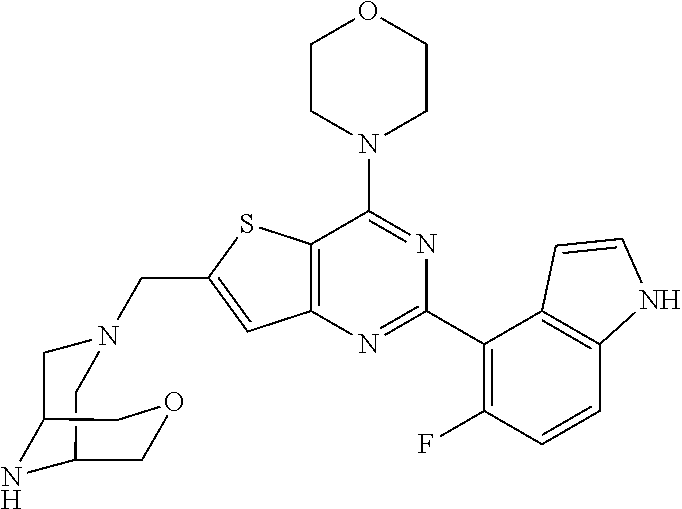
C12=C(N=C(C3=C(F)C=CC4=C3C=CN4)N=C1N1CCOCC1)C=C(CN1CC3NC(C1)COC3)S2
